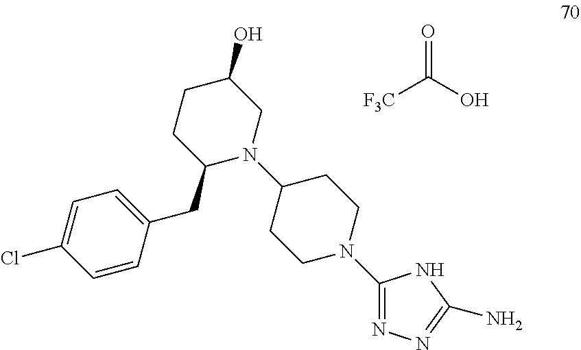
N1=C(N2CCC(N3C(CC4=CC=C(Cl)C=C4)CCC(O)C3)CC2)NC(N)=N1.[F3C]C(=O)O
